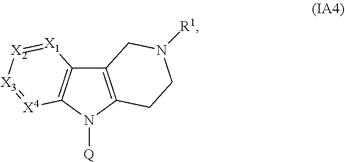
C12=C(N([Q])C3=C1[X1]=[X2][X3]=[X4]3)CCN([R1])C2
